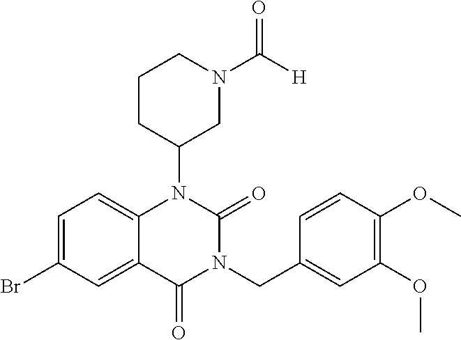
C1=C(Br)C=C2C(=C1)N(C1CN(C([H])=O)CCC1)C(=O)N(CC1=CC(OC)=C(OC)C=C1)C2=O
